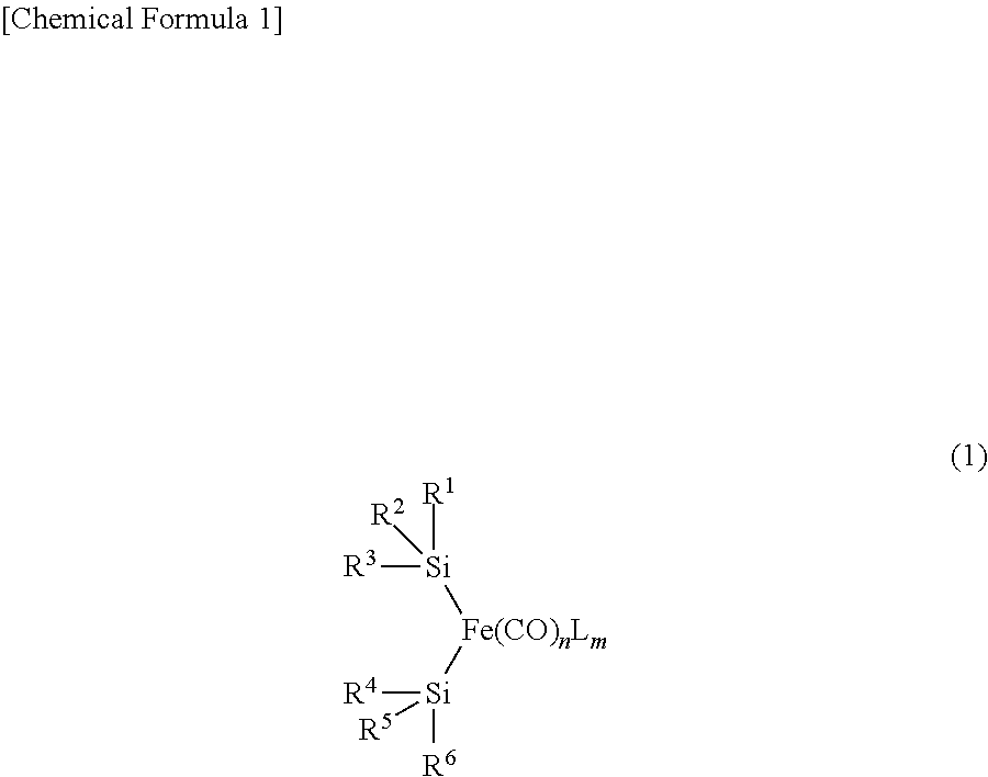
[Fe(CO)nLm]([Si]([R3])([R1])[R2])[Si]([R4])([R6])[R5]
